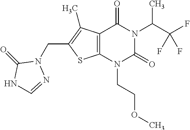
C12=C(N(CCOC)C(=O)N(C(C(F)(F)F)C)C1=O)SC(CN1C(=O)NC=N1)=C2C
